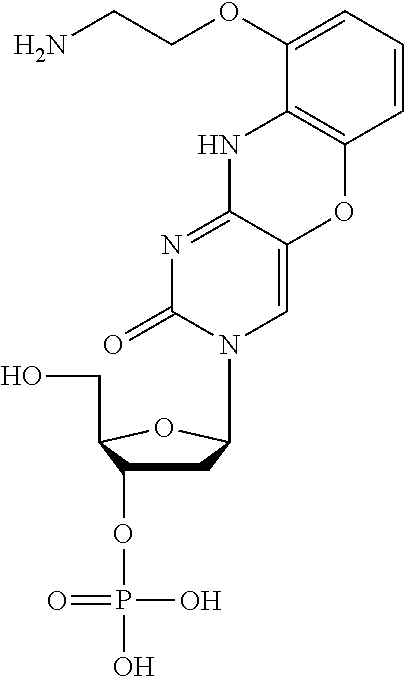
C1C(OP(O)(O)=O)C(CO)OC1N1C=C2C(=NC1=O)NC1=C(O2)C=CC=C1OCCN
